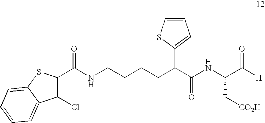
C1(C(NCCCCC(C(NC(C([H])=O)C[CO2H])=O)C2=CC=CS2)=O)=C(Cl)C2=CC=CC=C2S1
